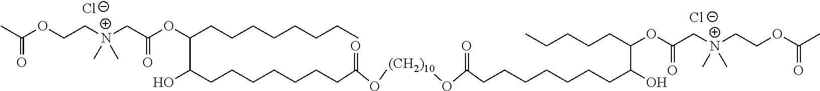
[Cl-].[Cl-].CC(OCC[N+](CC(OC(CCCCCCCC)C(O)CCCCCCCC(=O)O[(CH2)10]OC(=O)CCCCCCCC(O)C(CCCCC)OC(C[N+](CCOC(C)=O)(C)C)=O)=O)(C)C)=O
